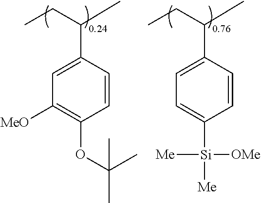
C1=CC(C(CC)C)=CC([MeO])=C1OC(C)(C)C.C1=CC(C(CC)C)=CC=C1[Si]([Me])([OMe])[Me]
